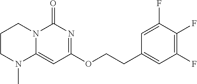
C1CN(C)C2=CC(OCCC3=CC(F)=C(F)C(F)=C3)=NC(=O)N2C1
